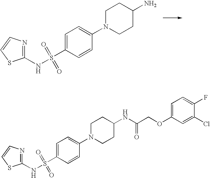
C1(NS(C2=CC=C(N3CCC(N)CC3)C=C2)(=O)=O)=NC=CS1.C1(NS(C2=CC=C(N3CCC(NC(COC4=CC=C(F)C(Cl)=C4)=O)CC3)C=C2)(=O)=O)=NC=CS1
